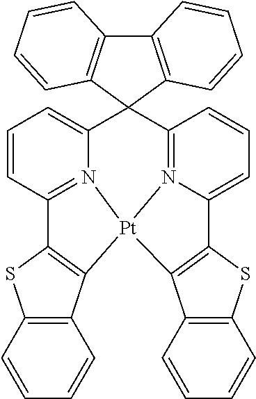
C1=CC2=C(C=C1)C1=C(S2)C2=N3C(=CC=C2)C2(C4=N5[Pt]13C1=C(SC3=C1C=CC=C3)C5=CC=C4)C1=C(C3=C2C=CC=C3)C=CC=C1
